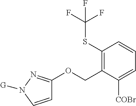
C1=CN([G])N=C1OCC1=C(SC(F)(F)F)C=CC=C1[COBr]
